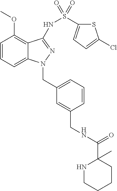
C1=CC=C2C(=C1OC)C(NS(=O)(=O)C1=CC=C(Cl)S1)=NN2CC1=CC=CC(CNC(C2(C)NCCCC2)=O)=C1
